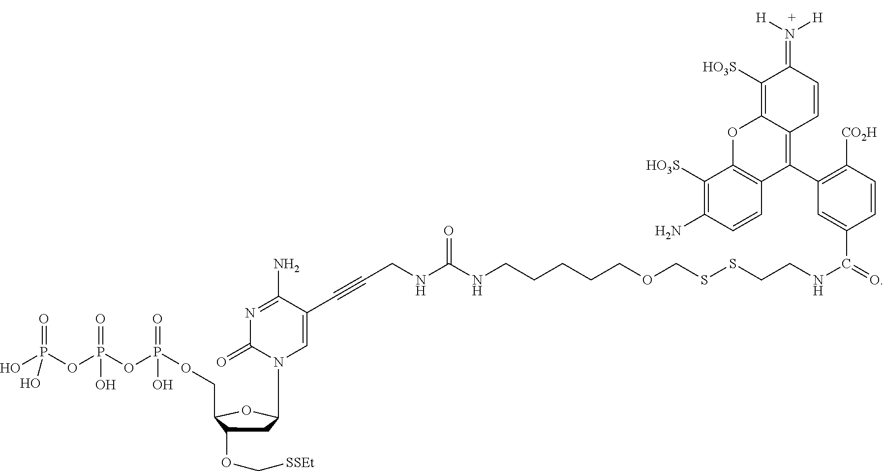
OP(OP(OP(OCC1C(OC[SSEt])CC(N2C=C(C#CCNC(NCCCCCOCSSCCNC(=O)C3=CC(C4=C5C(=C([HO3S])C(=N([H])[H])C=C5)OC5=C4C=CC(N)=C5[HO3S])=C([CO2H])C=C3)=O)C(N)=NC2=O)O1)(=O)O)(=O)O)(=O)O
